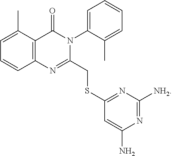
C1=C(C)C2=C(C=C1)N=C(CSC1=NC([NH2])=NC(N)=C1)N(C1=CC=CC=C1C)C2=O
